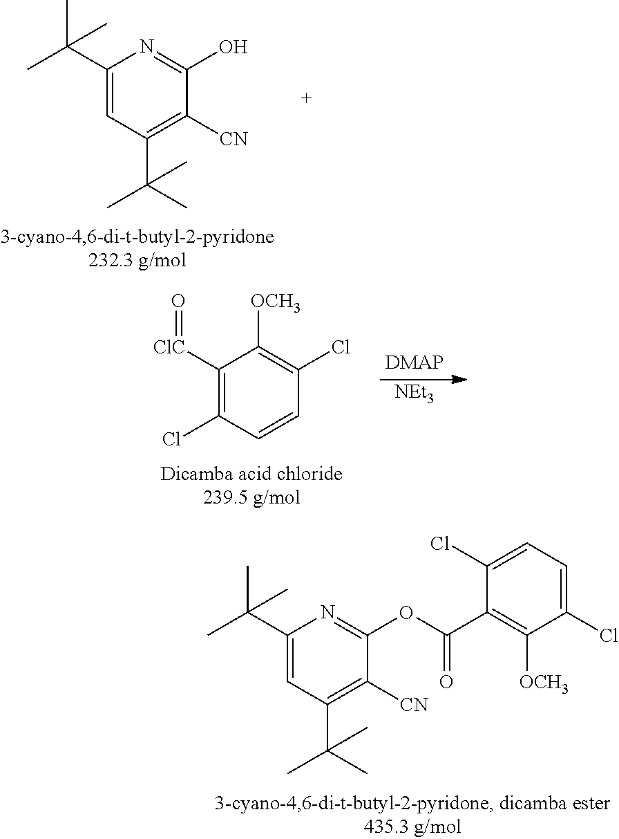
C1(C(C)(C)C)=CC(C(C)(C)C)=C([CN])C(O)=N1.[NEt3].C1([ClC]=O)=C(Cl)C=CC(Cl)=C1[OCH3].C1(C(C)(C)C)=CC(C(C)(C)C)=C([CN])C(OC(C2=C([OCH3])C(Cl)=CC=C2Cl)=O)=N1
